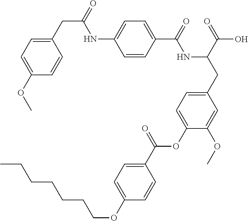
C1=CC(C(=O)NC(CC2=CC=C(OC(C3=CC=C(OCCCCCCC)C=C3)=O)C(OC)=C2)C(=O)O)=CC=C1NC(=O)CC1=CC=C(OC)C=C1
